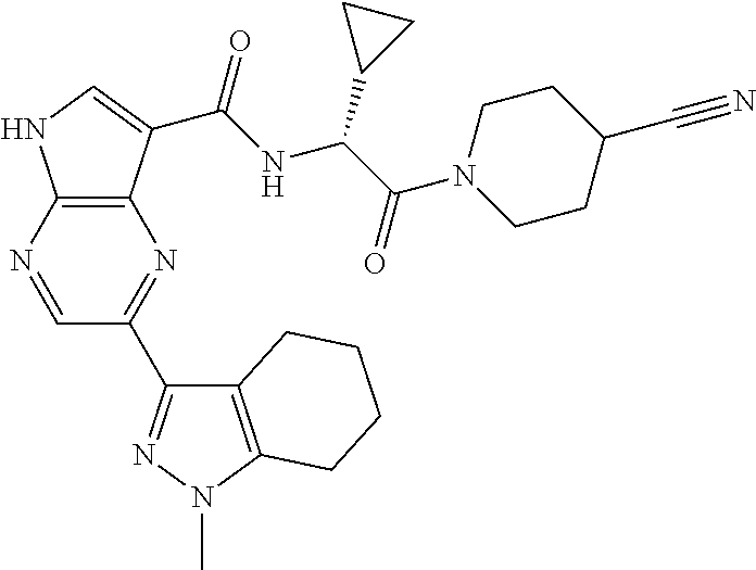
C12=C(N=CC(C3=NN(C)C4=C3CCCC4)=N1)NC=C2C(NC(C(N1CCC(C#N)CC1)=O)C1CC1)=O
